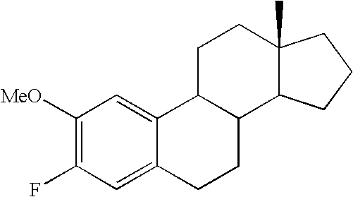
C1([MeO])=C(F)C=C2C(=C1)C1C(CC2)C2C(C)(CC1)CCC2
